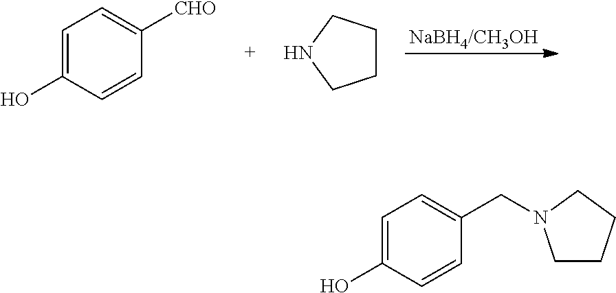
[NaBH4/CH3OH].C1=C(O)C=CC([CHO])=C1.C1CCNC1.C1=C(O)C=CC(CN2CCCC2)=C1
